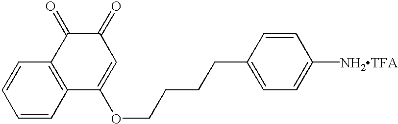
C1=CC2=C(C=C1)C(=O)C(=O)C=C2OCCCCC1=CC=C([NH2TFA])C=C1
